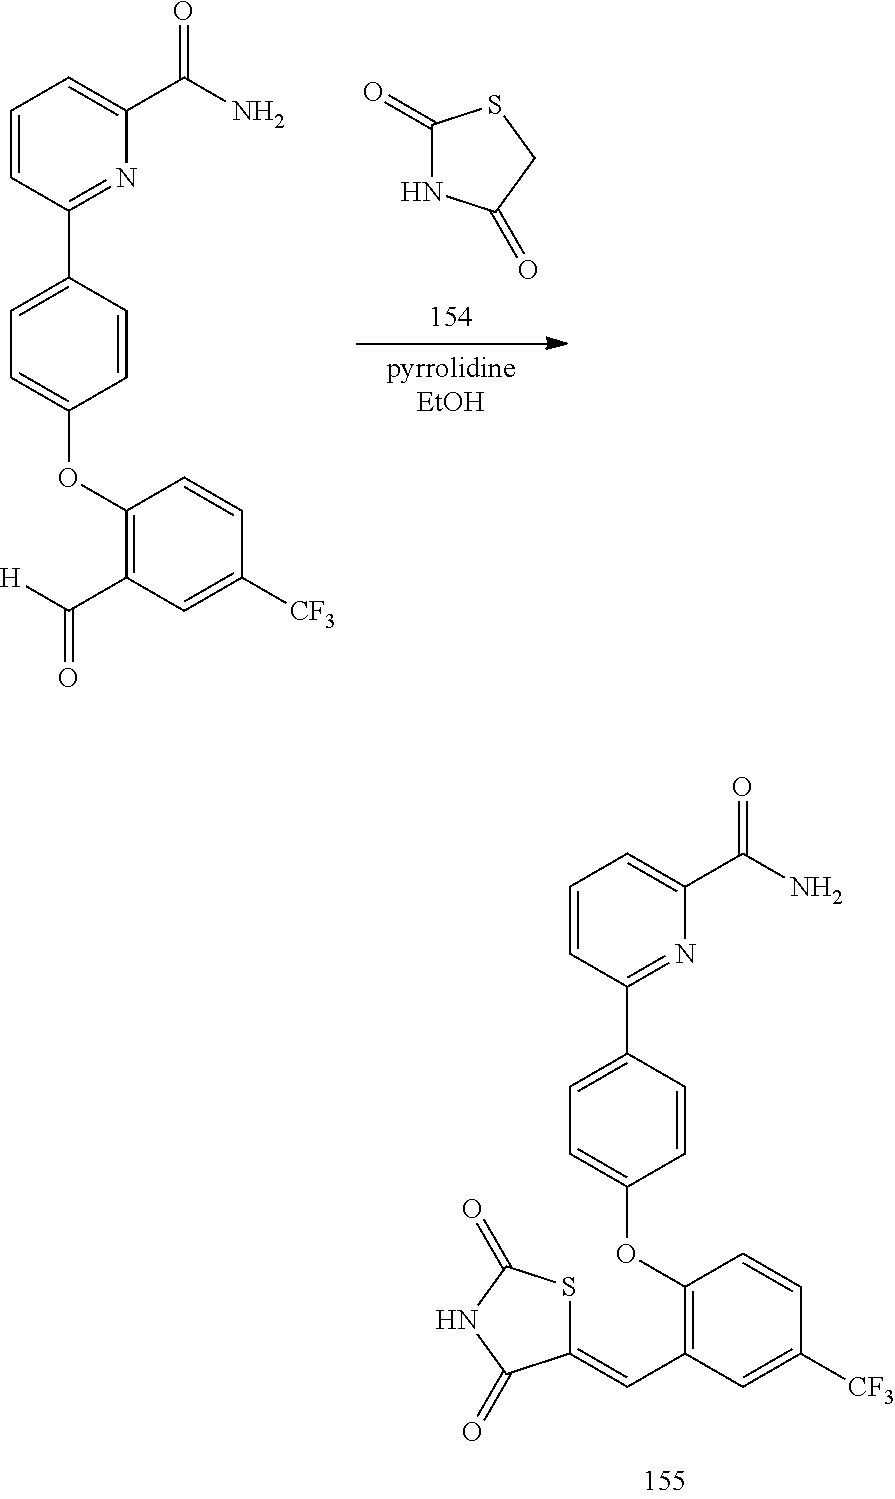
C1=CC(C2=CC=C(OC3=C(C=C4SC(=O)NC4=O)C=C([CF3])C=C3)C=C2)=NC(C(N)=O)=C1.C1=CC(C2=CC=C(OC3=C(C([H])=O)C=C([CF3])C=C3)C=C2)=NC(C(N)=O)=C1.C1(=O)NC(=O)CS1
